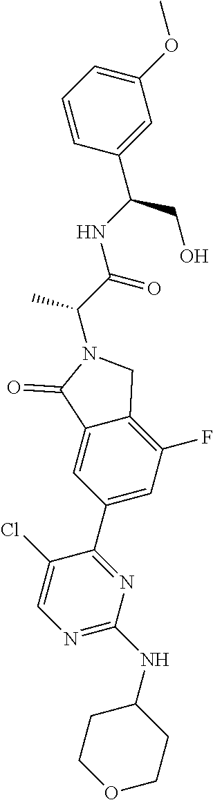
N1=C(NC2CCOCC2)N=C(C2=CC(F)=C3C(=C2)C(=O)N(C(C)C(=O)NC(CO)C2=CC(OC)=CC=C2)C3)C(Cl)=C1
